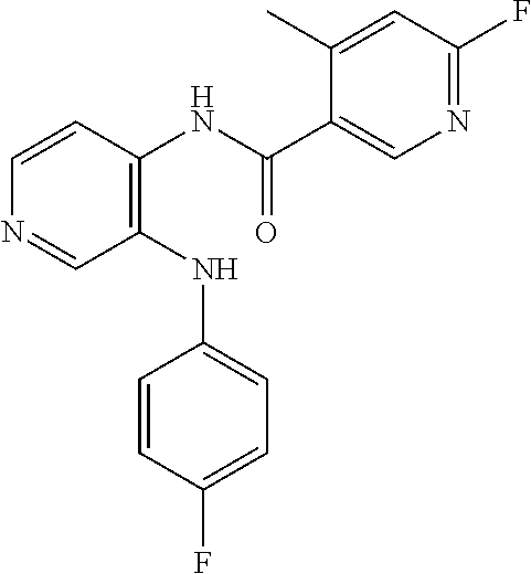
C1(NC2=CC=C(F)C=C2)=C(NC(C2=CN=C(F)C=C2C)=O)C=CN=C1
